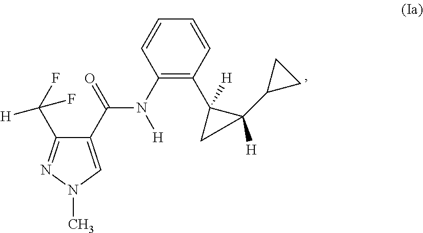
C1(C(N([H])C2=C(C3([H])C(C4CC4)([H])C3)C=CC=C2)=O)=CN(C)N=C1C(F)(F)[H]
